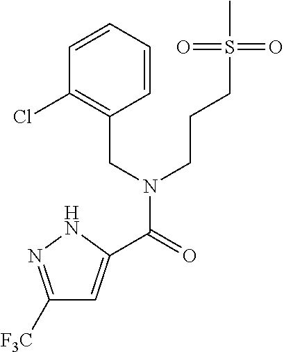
C1([F3C])=NNC(C(=O)N(CC2=C(Cl)C=CC=C2)CCCS(=O)(=O)C)=C1
